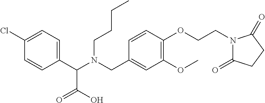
C1(C(N(CC2=CC(OC)=C(OCCN3C(=O)CCC3=O)C=C2)CCCC)C(=O)O)=CC=C(Cl)C=C1
